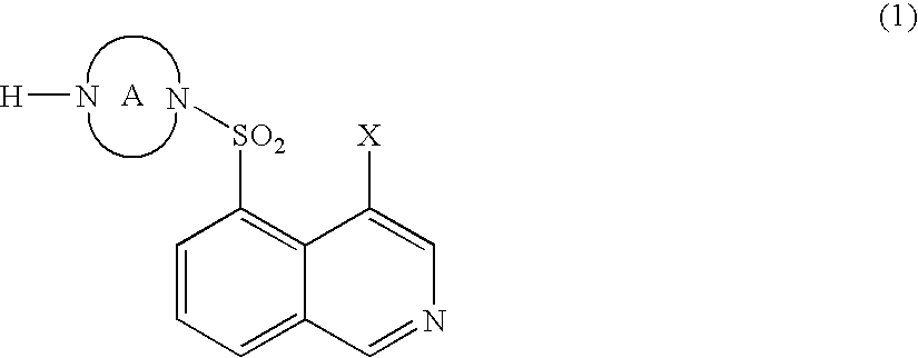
C1=CC=C2C(=C1[SO2]N)C([X])=CN=C2.N[H]
